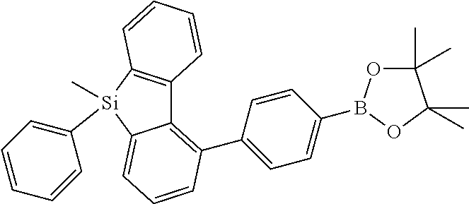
C12=C(C3=CC=C(B4OC(C)(C)C(C)(C)O4)C=C3)C=CC=C1[Si](C1=CC=CC=C1)(C)C1=C2C=CC=C1
